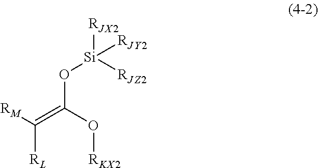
[RM]C(=C(O[RKX2])O[Si]([RJZ2])([RJX2])[RJY2])[RL]
